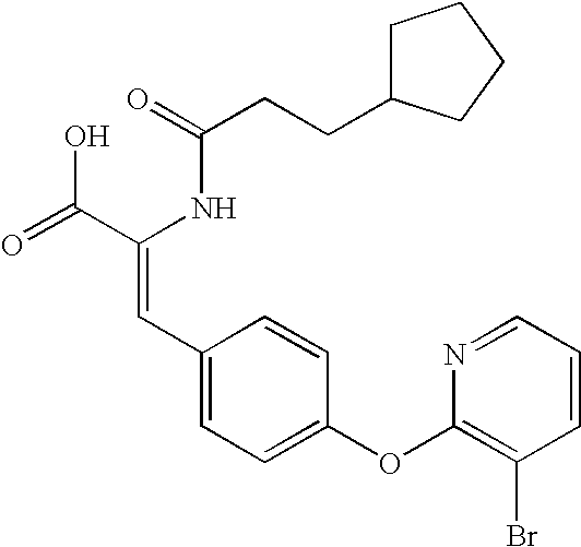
C(=O)(NC(C(=O)O)=CC1=CC=C(OC2=C(Br)C=CC=N2)C=C1)CCC1CCCC1
